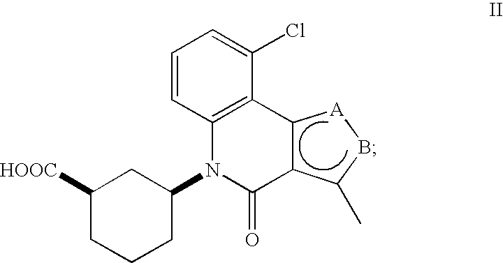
C1([HOOC])CCCC(N2C3=C(C(Cl)=CC=C3)C3C(C2=O)C(C)B[A]3)C1
